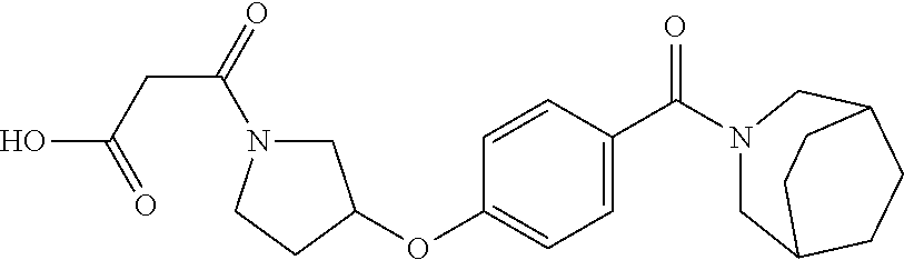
C1N(C(CC(O)=O)=O)CCC1OC1=CC=C(C(N2CC3CCC(C2)CC3)=O)C=C1
